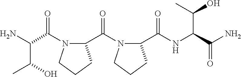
NC(C(C)O)C(N1C(C(=O)N2C(C(=O)NC(C(C)O)C(=O)N)CCC2)CCC1)=O
